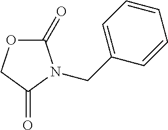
C1(=O)OCC(=O)N1CC1=CC=CC=C1
